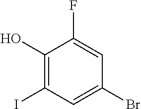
C1(O)=C(I)C=C(Br)C=C1F
